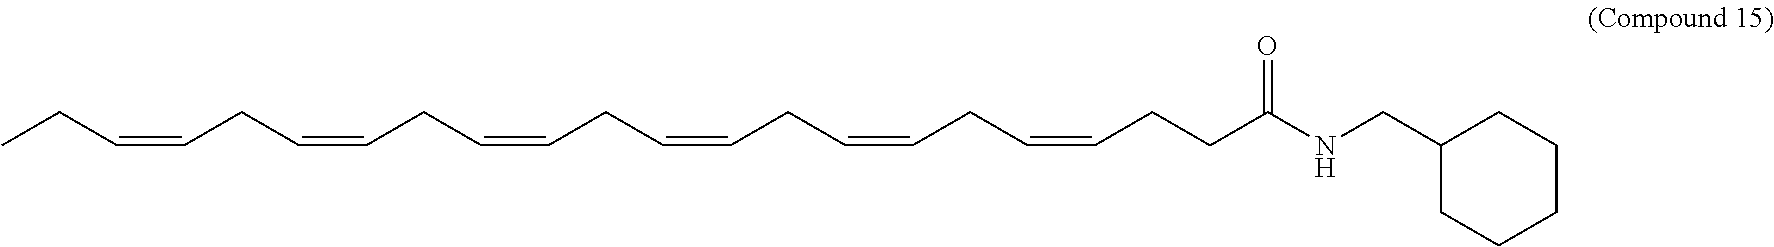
CCC=CCC=CCC=CCC=CCC=CCC=CCCC(NCC1CCCCC1)=O
